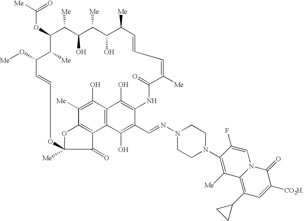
C(OC1C([Me])C(O)C([Me])C(O)C([Me])C=CC=C([Me])C(=O)NC2=C(O)C3=C(C(O)=C2C=NN2CCN(C4=C([Me])C5=C(C6CC6)C=C([CO2H])C(=O)N5C=C4F)CC2)C2=C(C([Me])=C3O)OC([Me])(C2=O)OC=CC(O[Me])C1[Me])([Me])=O
